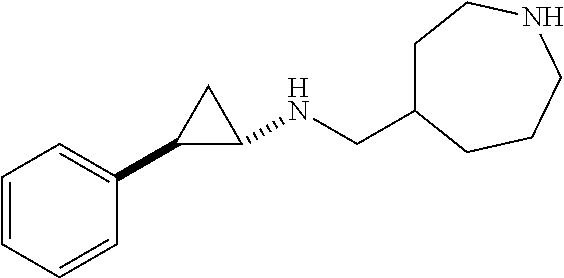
C1=CC=CC(C2C(NCC3CCNCCC3)C2)=C1
